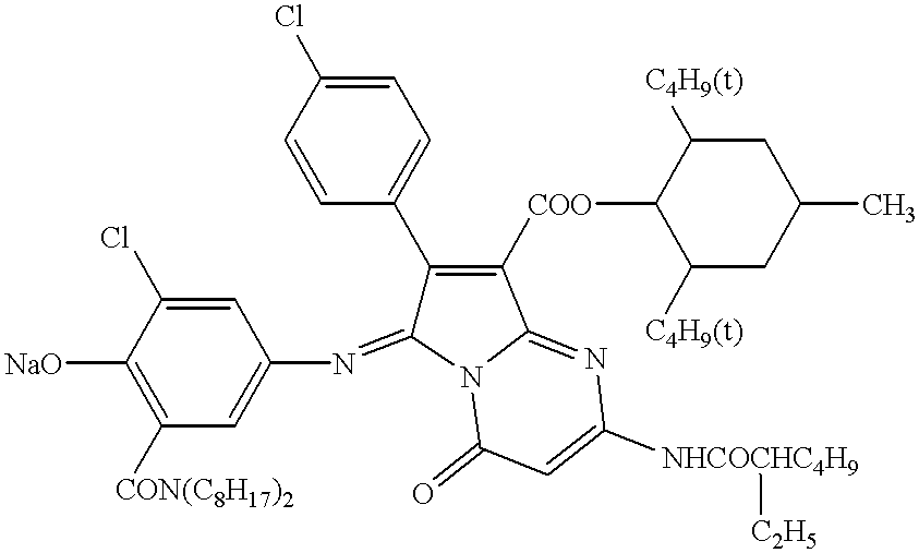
C1=C(Cl)C([NaO])=C([CON(C8H17)2])C=C1N=C1C(C2=CC=C(Cl)C=C2)=C([COO]C2C([C4H9(t)])CC(C)CC2[C4H9(t)])C2=NC([NHCOCHC4H9][C2H5])=CC(=O)N12
